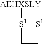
[AEHXSLY]1[S1]CC[S1]1
